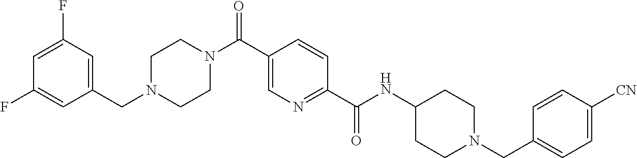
N1(CC2=CC(F)=CC(F)=C2)CCN(C(C2=CN=C(C(NC3CCN(CC4=CC=C([CN])C=C4)CC3)=O)C=C2)=O)CC1
